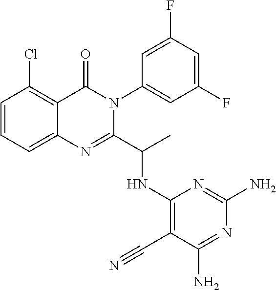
C1=CC=C2C(=C1Cl)C(=O)N(C1=CC(F)=CC(F)=C1)C(C(C)NC1=C(C#N)C(N)=NC(N)=N1)=N2
